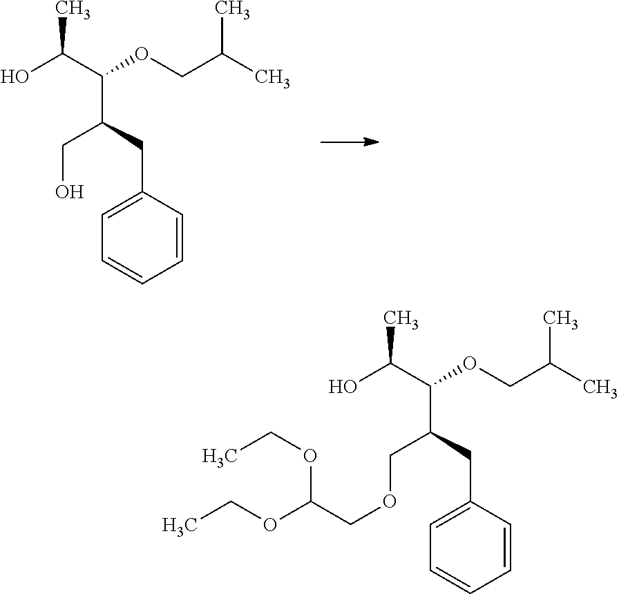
OC(C(OCC(C)C)C(CC1=CC=CC=C1)CO)C.OC(C(OCC(C)C)C(CC1=CC=CC=C1)COCC(OCC)OCC)C
